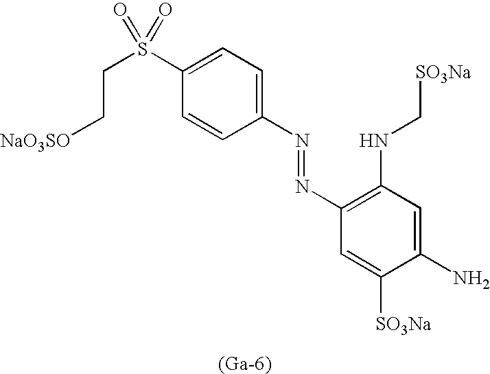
C1(S(CC[NaO3SO])(=O)=O)=CC=C(N=NC2=C(NC[SO3Na])C=C(N)C([SO3Na])=C2)C=C1.[(Ga-6)]
